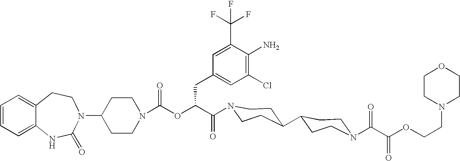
C12=CC=CC=C1NC(=O)N(C1CCN(C(OC(C(=O)N3CCC(C4CCN(C(C(OCCN5CCOCC5)=O)=O)CC4)CC3)CC3=CC(Cl)=C(N)C(C(F)(F)F)=C3)=O)CC1)CC2
